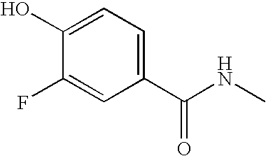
C1=C(O)C(F)=CC(C(NC)=O)=C1
